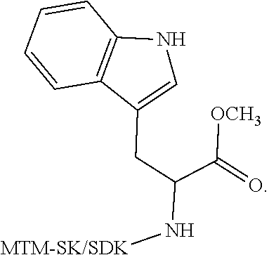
N(C(C(=O)[OCH3])CC1=CNC2=C1C=CC=C2)[MTM-SK/SDK]
